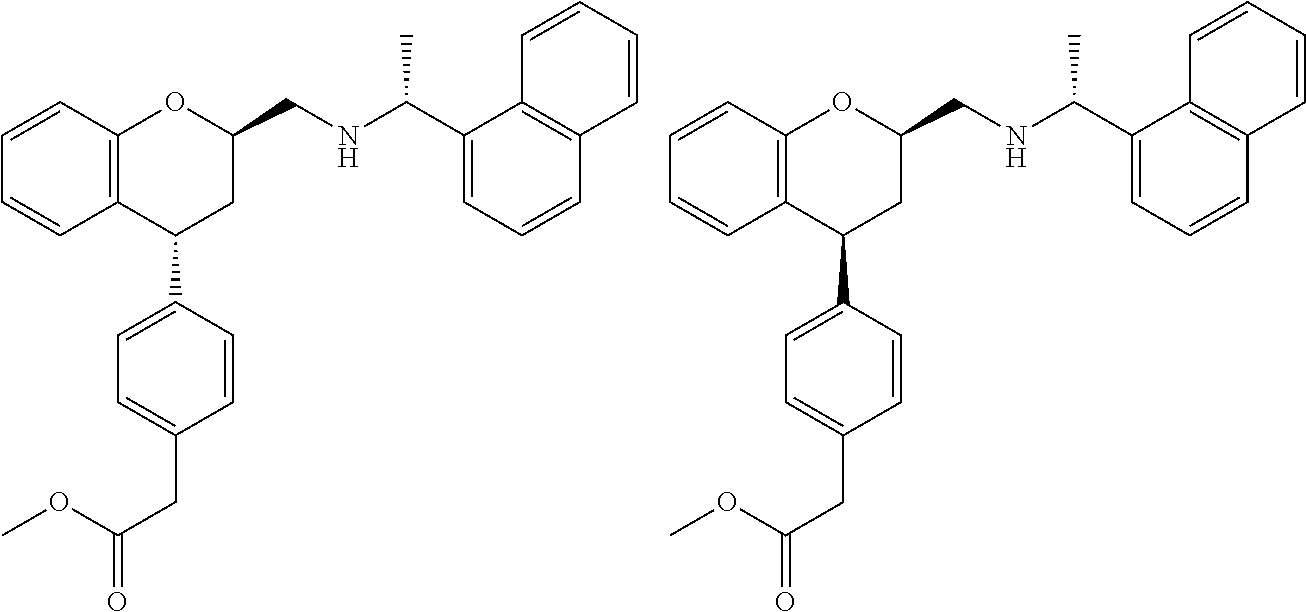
C12=C(C(C3=CC=C(CC(=O)OC)C=C3)CC(CNC(C)C3=CC=CC4=C3C=CC=C4)O1)C=CC=C2.C12=C(C(C3=CC=C(CC(=O)OC)C=C3)CC(CNC(C)C3=CC=CC4=C3C=CC=C4)O1)C=CC=C2
